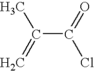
C(C(=O)Cl)(=C)C
